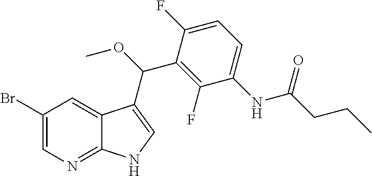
C12=NC=C(Br)C=C1C(C(OC)C1=C(F)C(NC(CCC)=O)=CC=C1F)=CN2
